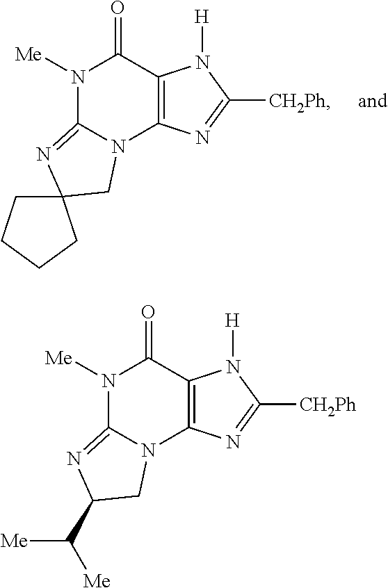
N1([Me])C2=NC3(CN2C2=C(C1=O)N([H])C([CH2Ph])=N2)CCCC3.N1([Me])C2=NC(C([Me])[Me])CN2C2=C(C1=O)N([H])C([CH2Ph])=N2
